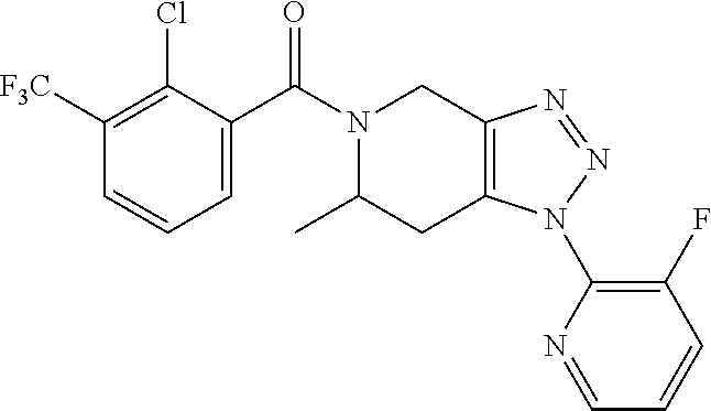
N1(C(C2=CC=CC([F3C])=C2Cl)=O)C(C)CC2=C(C1)N=NN2C1=C(F)C=CC=N1
